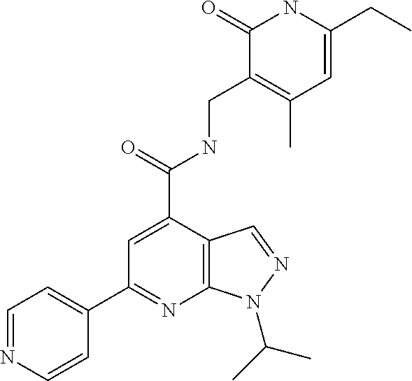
C1(=O)C(CNC(C2=CC(C3=CC=NC=C3)=NC3=C2C=NN3C(C)C)=O)=C(C)C=C(CC)N1
